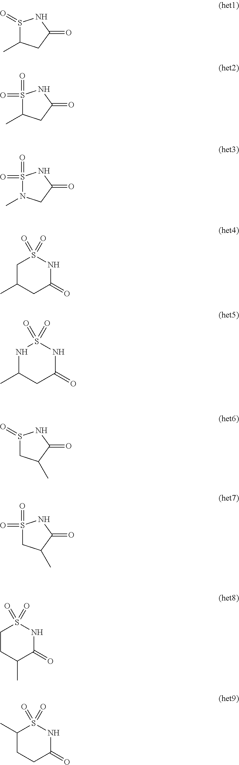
S1(=O)C(C)CC(=O)N1.S1(=O)(=O)C(C)CC(=O)N1.S1(=O)(=O)N(C)CC(=O)N1.C1C(C)CC(=O)NS1(=O)=O.N1C(C)CC(=O)NS1(=O)=O.S1(=O)CC(C)C(=O)N1.S1(=O)(=O)CC(C)C(=O)N1.C1CC(C)C(=O)NS1(=O)=O.C1(C)CCC(=O)NS1(=O)=O
